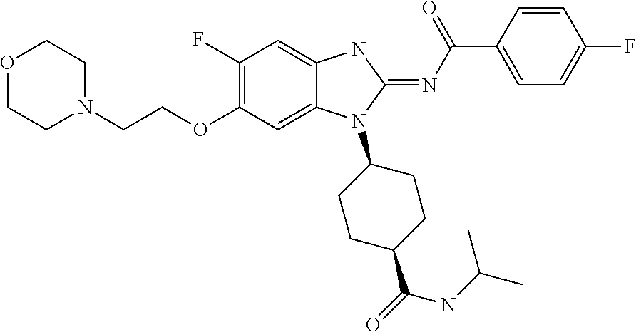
C1(F)=C(OCCN2CCOCC2)C=C2C(=C1)NC(=NC(C1=CC=C(F)C=C1)=O)N2C1CCC(C(NC(C)C)=O)CC1
